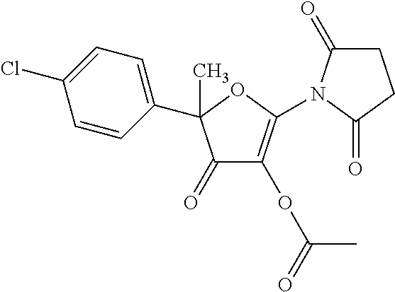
C1=CC(C2(C)C(=O)C(OC(=O)C)=C(N3C(=O)CCC3=O)O2)=CC=C1Cl
